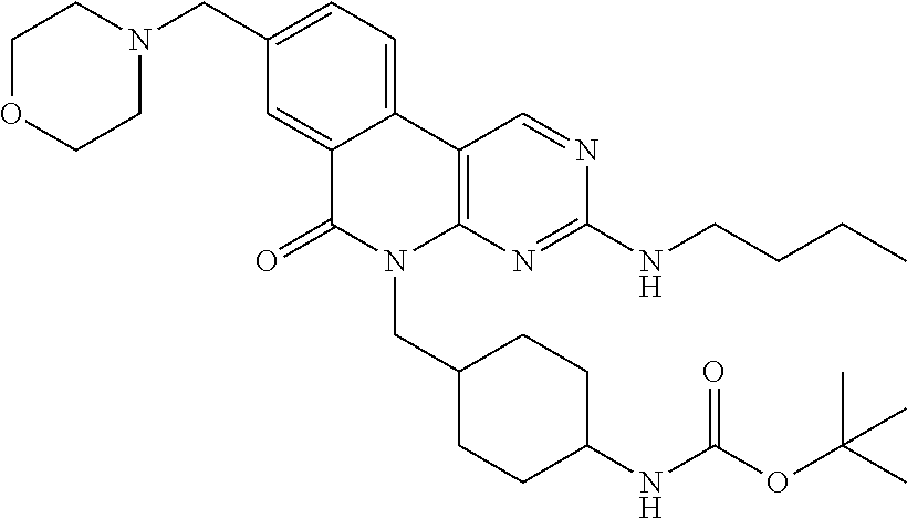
C1(CN2CCOCC2)=CC=C2C(=C1)C(=O)N(CC1CCC(NC(OC(C)(C)C)=O)CC1)C1=C2C=NC(NCCCC)=N1
